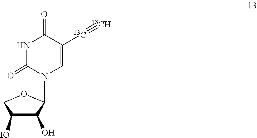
C1(O)C([IO])COC1N1C=C([13C]#[13CH])C(=O)NC1=O
